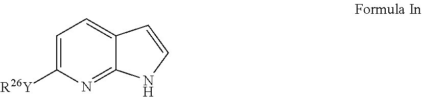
C1=C([R26Y])N=C2C(=C1)C=CN2
